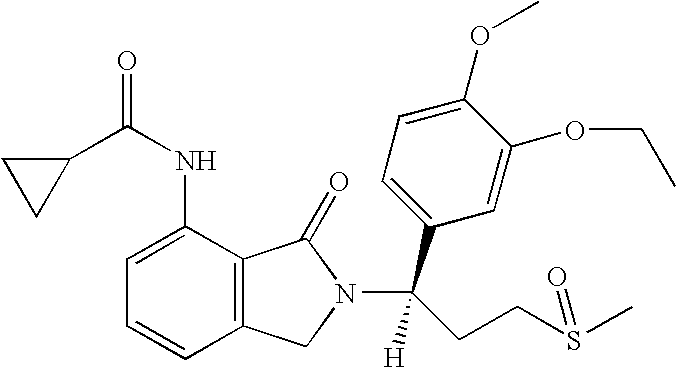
C1(C(NC2=CC=CC3=C2C(=O)N(C(CCS(C)=O)(C2=CC=C(OC)C(OCC)=C2)[H])C3)=O)CC1
